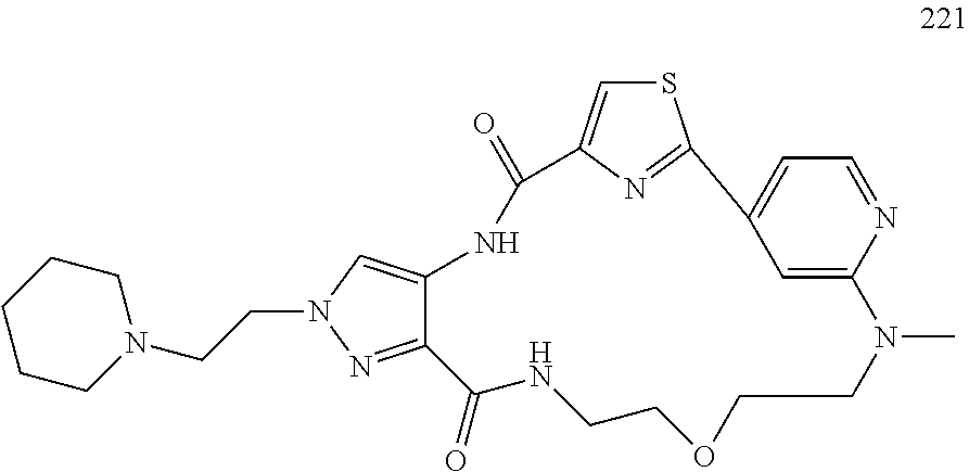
C(N1N=C2C(=C1)NC(=O)C1=CSC(=N1)C1=CC=NC(=C1)N(C)CCOCCNC2=O)CN1CCCCC1
